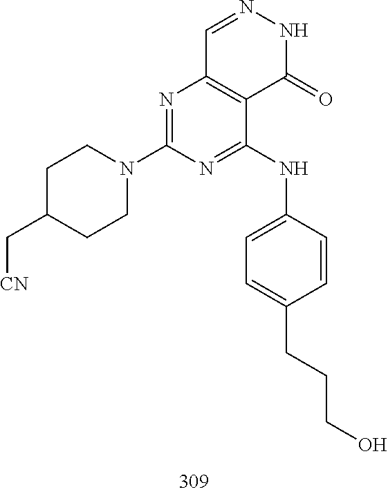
C1=NNC(=O)C2=C1N=C(N1CCC(C[CN])CC1)N=C2NC1=CC=C(CCCO)C=C1
